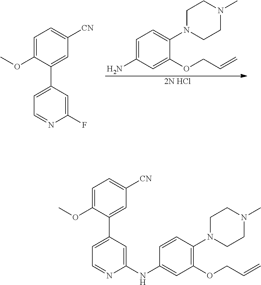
C1=C(N)C=C(OCC=C)C(N2CCN(C)CC2)=C1.[2N HCl].C1=C(OC)C(C2=CC=NC(F)=C2)=CC([CN])=C1.C1=C(OC)C(C2=CC=NC(NC3=CC(OCC=C)=C(N4CCN(C)CC4)C=C3)=C2)=CC([CN])=C1
